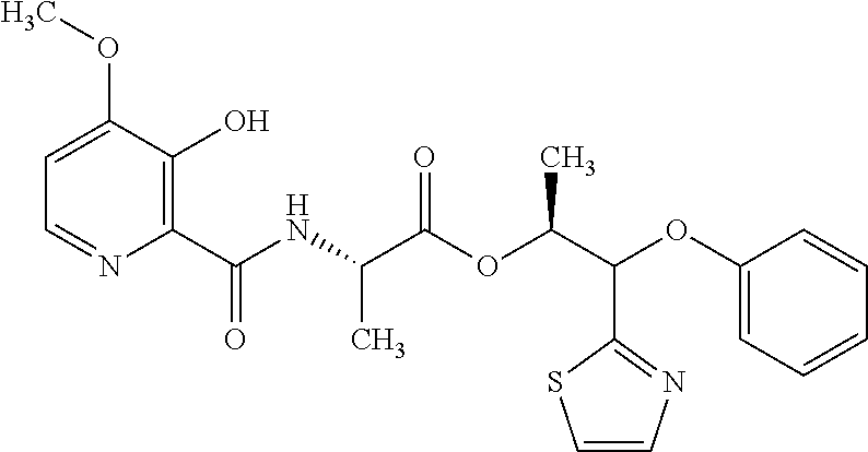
C1=C(OC)C(O)=C(C(NC(C(OC(C(C2=NC=CS2)OC2=CC=CC=C2)C)=O)C)=O)N=C1
